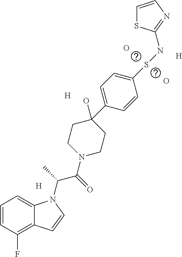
[H].[H].[H].O.O.C1=CC(F)=C2C(=C1)N(C(C)C(=O)N1CCC(O)(C3=CC=C(SNC4=NC=CS4)C=C3)CC1)C=C2
